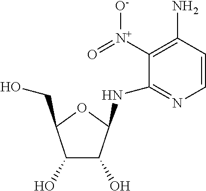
C1=CC(N)=C([N+](=O)[O-])C(NC2C(O)C(O)C(CO)O2)=N1
